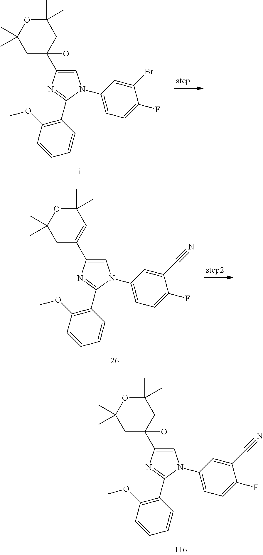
C1C(C2=CN(C3=CC=C(F)C(C#N)=C3)C(C3=C(OC)C=CC=C3)=N2)(O)CC(C)(C)OC1(C)C.C1C(O)(C2=CN(C3=CC=C(F)C(Br)=C3)C(C3=C(OC)C=CC=C3)=N2)CC(C)(C)OC1(C)C.C1C(C2=CN(C3=CC=C(F)C(C#N)=C3)C(C3=C(OC)C=CC=C3)=N2)=CC(C)(C)OC1(C)C
